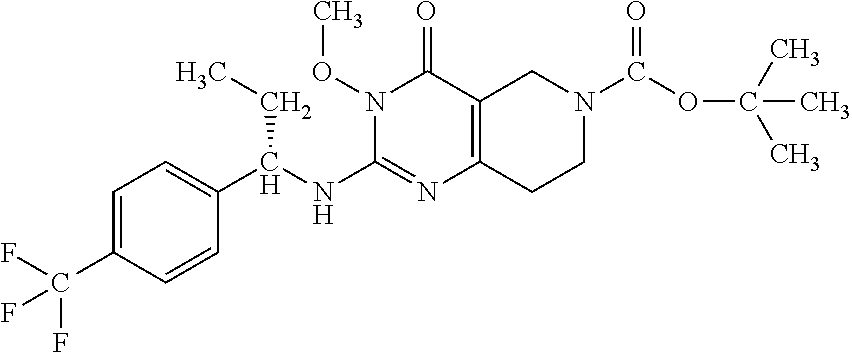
C1=C(C(F)(F)F)C=CC(C(NC2=NC3=C(C(=O)N2OC)CN(C(OC(C)(C)C)=O)CC3)CC)=C1
